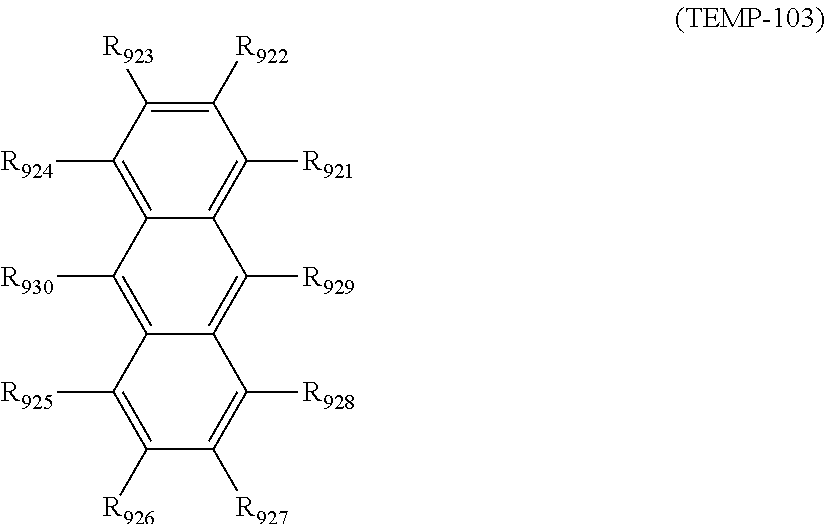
C1([R926])=C([R925])C2=C([R930])C3=C([R924])C([R923])=C([R922])C([R921])=C3C([R929])=C2C([R928])=C1[R927]
